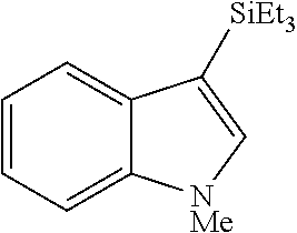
C1=CC=C2C(=C1)C([SiEt3])=C[NMe]2
